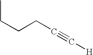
C(#C[H])CCCC
